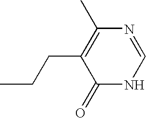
C(C1=C(C)N=CNC1=O)CC
